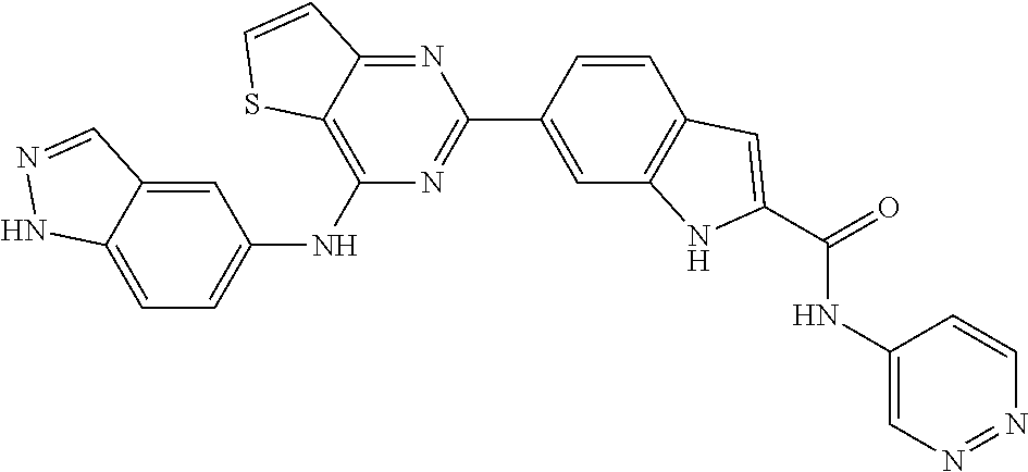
C1=C2C(=CC(NC3=C4C(=NC(C5=CC6=C(C=C5)C=C(C(=O)NC5=CN=NC=C5)N6)=N3)C=CS4)=C1)C=NN2
